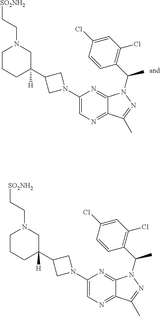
C1(N2CC(C3([H])CN(CC[SO2NH2])CCC3)C2)=CN=C2C(=N1)N(C(C1=C(Cl)C=C(Cl)C=C1)C)N=C2C.C1(N2CC(C3([H])CN(CC[SO2NH2])CCC3)C2)=CN=C2C(=N1)N(C(C1=C(Cl)C=C(Cl)C=C1)C)N=C2C
